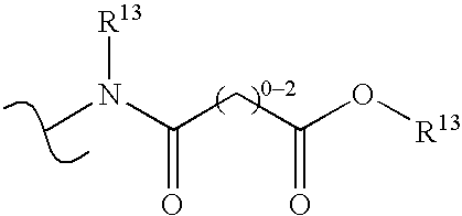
CN(C(CC(O[R13])=O)=O)[R13]
